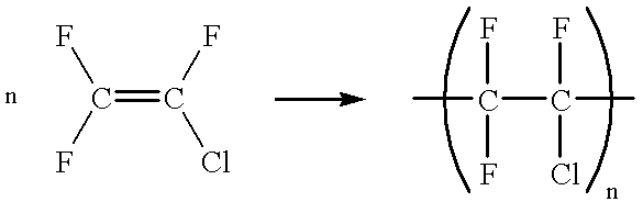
C(=C(Cl)F)(F)F.C(C(F)(Cl)C)(F)(F)C
